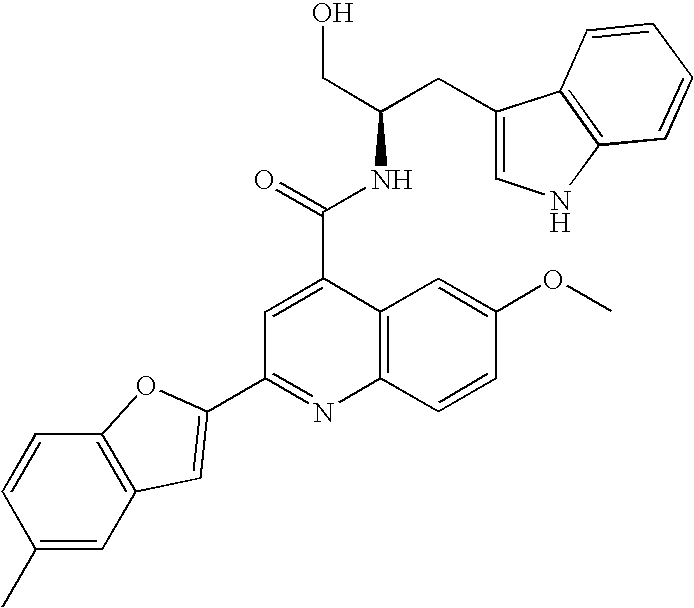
C1(CC(CO)NC(C2=CC(C3=CC4=C(C=CC(C)=C4)O3)=NC3=C2C=C(OC)C=C3)=O)=CNC2=C1C=CC=C2
